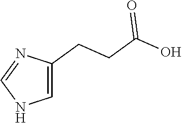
C1=C(CCC(O)=O)N=CN1
